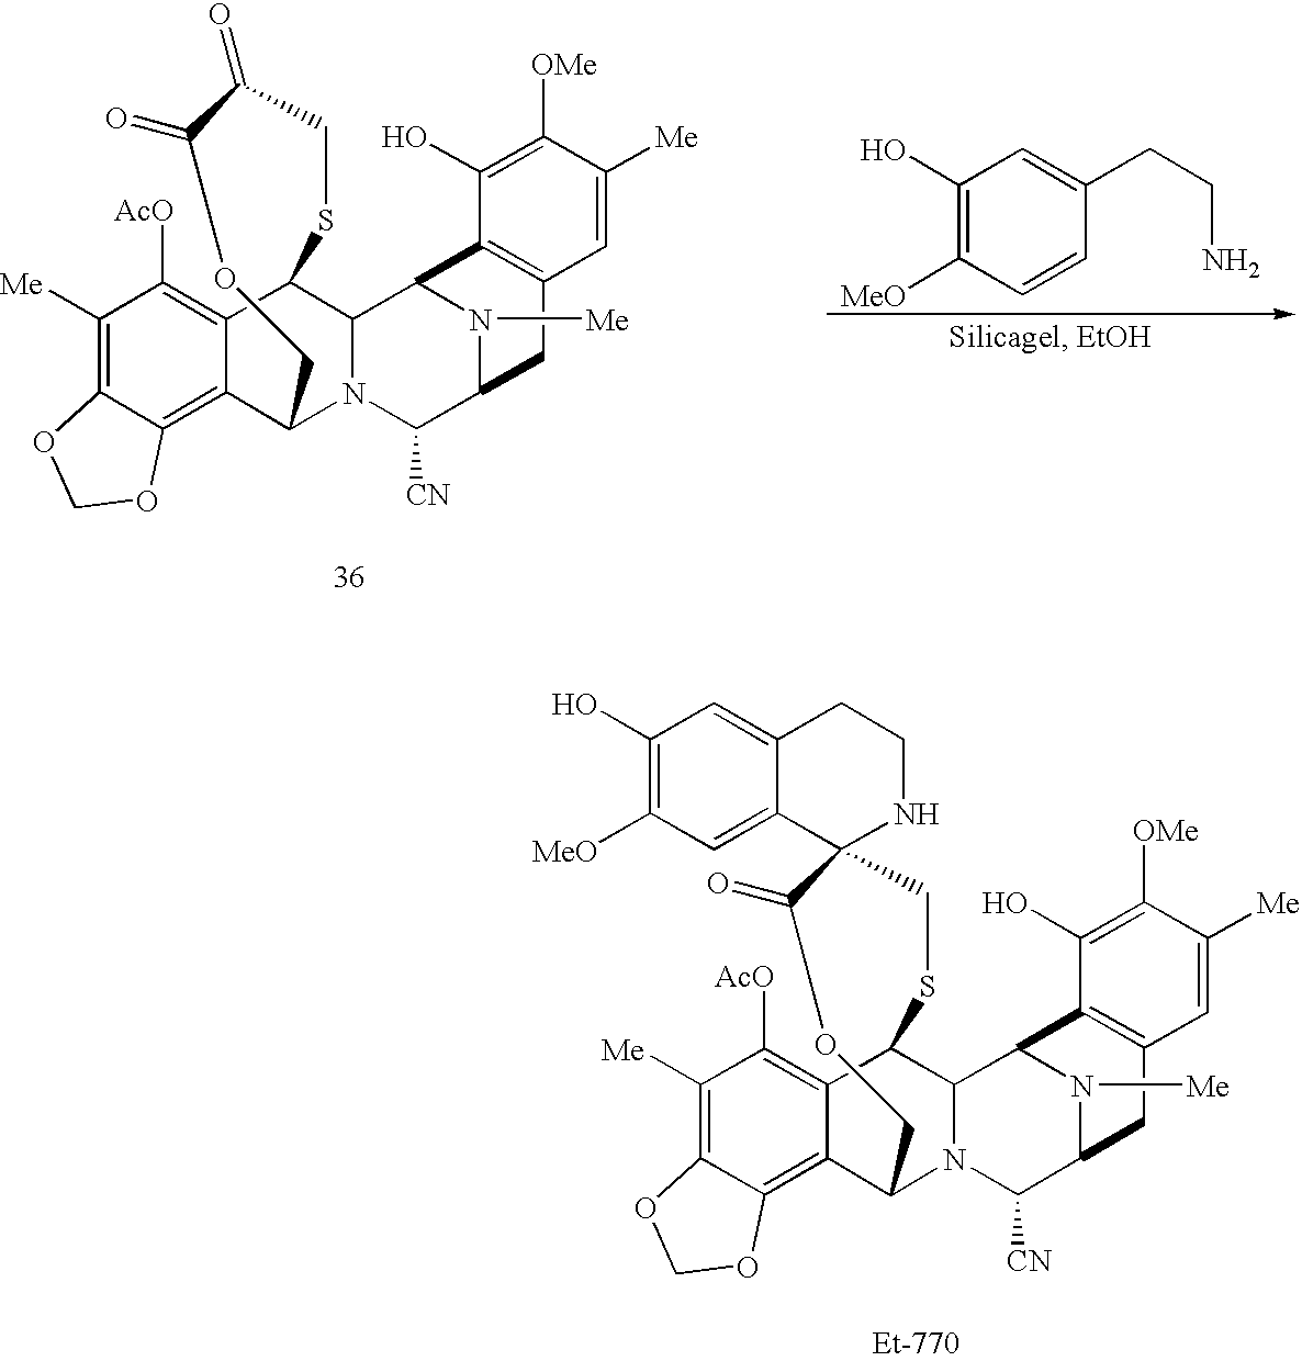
C1([Me])=C2C(=C3C(=C1[AcO])C1C4N(C([CN])C5N([Me])C4C4=C(C5)C=C([Me])C([OMe])=C4O)C3COC(=O)C(=O)CS1)OCO2.C1(O)=C([MeO])C=CC(CCN)=C1.C1([Me])=C2C(=C3C(=C1[AcO])C1C4N(C([CN])C5N([Me])C4C4=C(C5)C=C([Me])C([OMe])=C4O)C3COC(=O)C3(CS1)NCCC1=CC(O)=C([MeO])C=C31)OCO2
